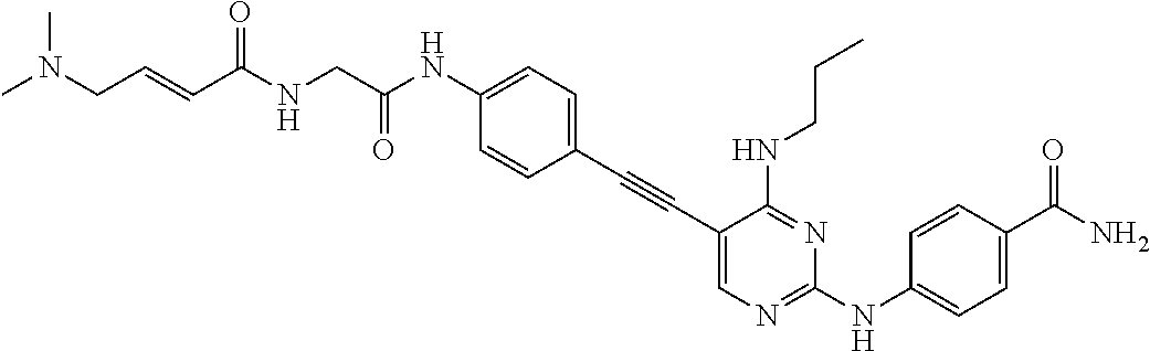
C1=CC(NC(CNC(C=CCN(C)C)=O)=O)=CC=C1C#CC1=CN=C(NC2=CC=C(C(N)=O)C=C2)N=C1NCCC
